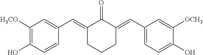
C1([H3CO])=C(O)C=CC(C=C2C(=O)C(=CC3=CC=C(O)C([OCH3])=C3)CCC2)=C1
